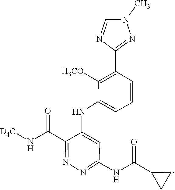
N(C(C1CC1)=O)C1=NN=C(C(N[D4C])=O)C(NC2=CC=CC(C3=NN(C)C=N3)=C2[H3CO])=C1
